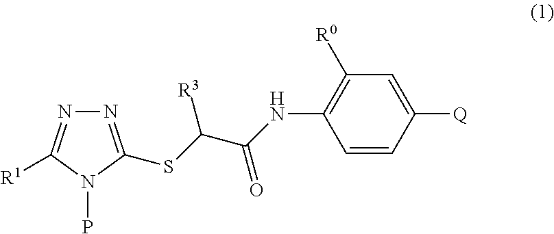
N1=C(SC(C(NC2=C([R0])C=C([Q])C=C2)=O)[R3])N(P)C([R1])=N1
